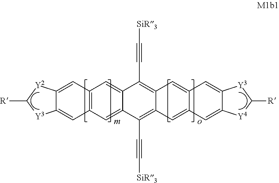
C12=CC3=C(C=C1[Y3]C([R])[Y2]2)C=C1C(C#C[SiR3])=C2C=C4C(=CC2=C(C#C[SiR3])C1=C3)C=C1C(=C4)[Y4]C([R])[Y3]1
